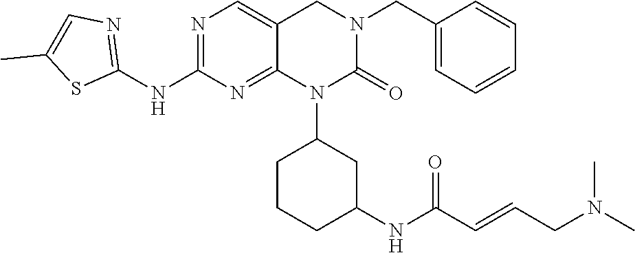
N1=C(NC2=NC=C(C)S2)N=C2C(=C1)CN(CC1=CC=CC=C1)C(=O)N2C1CCCC(NC(=O)C=CCN(C)C)C1
